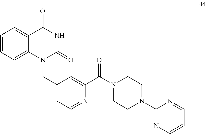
C1=CC=C2C(=C1)C(=O)NC(=O)N2CC1=CC=NC(C(N2CCN(C3=NC=CC=N3)CC2)=O)=C1
